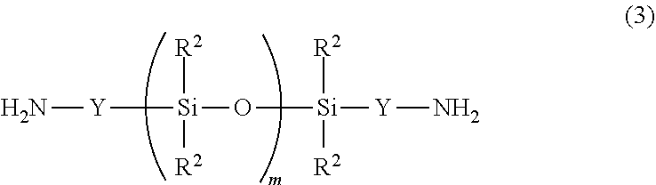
N[Y][Si]([R2])(O[Si]([R2])([R2])[Y]N)[R2]
